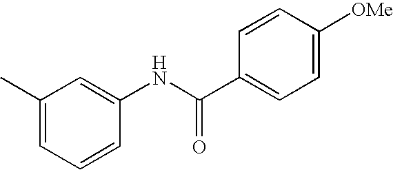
C1(C)=CC=CC(NC(C2=CC=C([OMe])C=C2)=O)=C1
